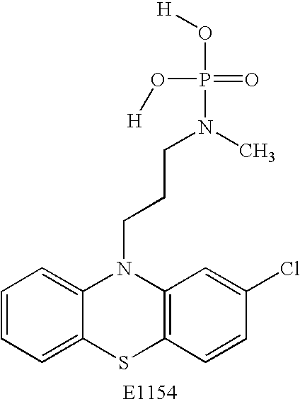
C1=CC=C2C(=C1)N(CCCN(P(O[H])(=O)O[H])C)C1=C(S2)C=CC(Cl)=C1
